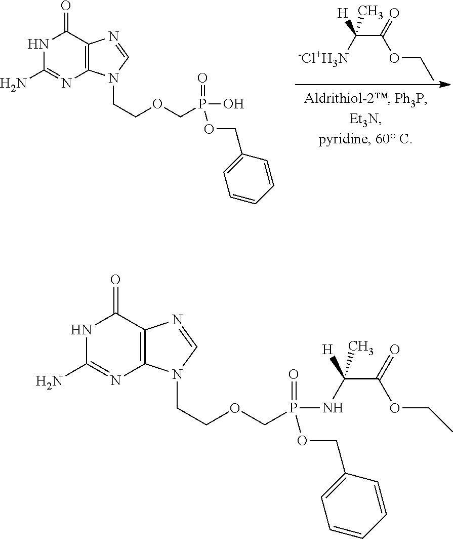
N1C(N)=NC2=C(C1=O)N=CN2CCOCP(O)(=O)OCC1=CC=CC=C1.C(C(=O)OCC)([-Cl+H3N])([H])C.N1C(N)=NC2=C(C1=O)N=CN2CCOCP(NC(C(=O)OCC)([H])C)(=O)OCC1=CC=CC=C1
